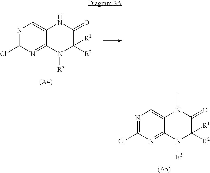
N1=C(Cl)N=C2C(=C1)NC(=O)C([R2])([R1])N2[R3].N1=C(Cl)N=C2C(=C1)N(C)C(=O)C([R2])([R1])N2[R3]
